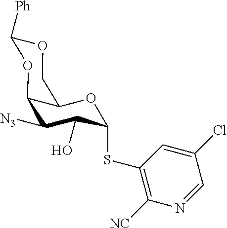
C1([N3])C(O)C(SC2=C([NC])N=CC(Cl)=C2)OC2C1OC([Ph])OC2
